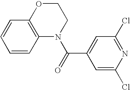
C1=CC2=C(C=C1)OCCN2C(=O)C1=CC(Cl)=NC(Cl)=C1
